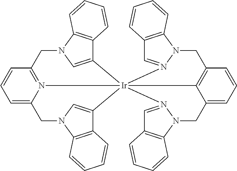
C12=N3C(=CC=C1)CN1C4=C(C(=C1)[Ir]315(C3=CN(C2)C2=C3C=CC=C2)C2=C(C=CC=C2CN2C3=C(C=N21)C=CC=C3)CN1N5=CC2=C1C=CC=C2)C=CC=C4
